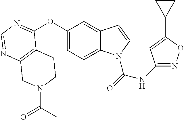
C12=C(N=CN=C1OC1=CC=C3C(=C1)C=CN3C(=O)NC1=NOC(C3CC3)=C1)CN(C(C)=O)CC2
